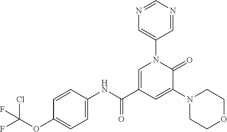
C1=C(C(NC2=CC=C(OC(F)(Cl)F)C=C2)=O)C=C(N2CCOCC2)C(=O)N1C1=CN=CN=C1
